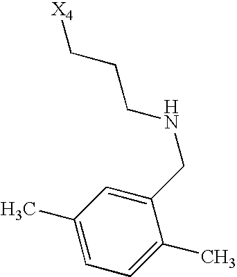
[X4]CCCNCC1=CC(C)=CC=C1C
